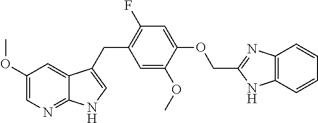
C1(OC)=CN=C2C(=C1)C(CC1=C(F)C=C(OCC3=NC4=C(C=CC=C4)N3)C(OC)=C1)=CN2
